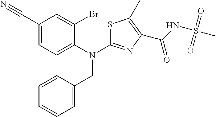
C1=CC=CC=C1CN(C1=NC(C(NS(C)(=O)=O)=O)=C(C)S1)C1=CC=C(C#N)C=C1Br
